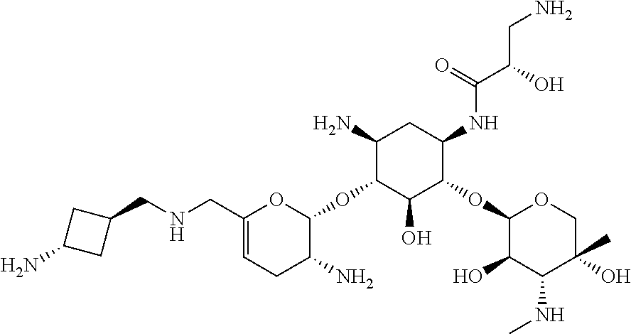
C1(CNCC2CC(N)C2)=CCC(N)C(OC2C(O)C(OC3C(O)C(NC)C(O)(C)CO3)C(NC(C(CN)O)=O)CC2N)O1
